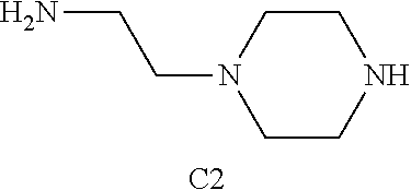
[C2].C(N1CCNCC1)CN
